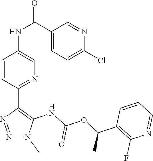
N1(C)N=NC(C2=NC=C(NC(C3=CC=C(Cl)N=C3)=O)C=C2)=C1NC(OC(C1=C(F)N=CC=C1)C)=O
